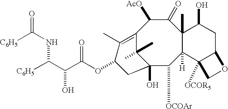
C12=C(C)C(OC(C(C([C6H5])NC(=O)[C6H5])O)=O)CC(O)(C1(C)C)C([OCOAr])C1([H])C(C)(C(=O)C2[AcO])C(O)CC2C1([OCOR5])CO2
